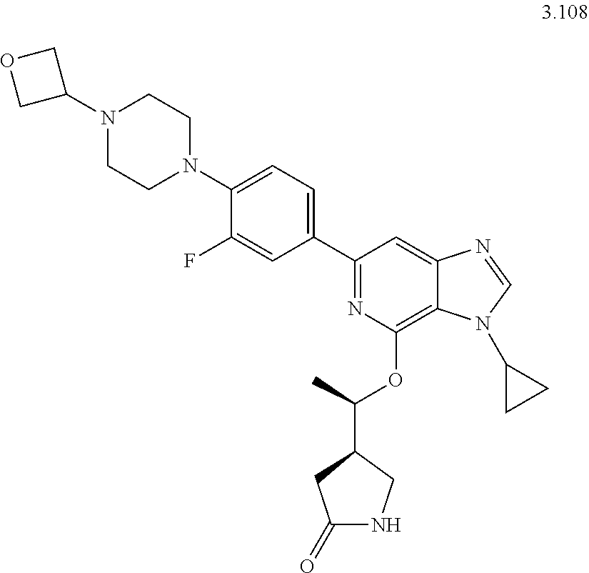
C1(C2=CC=C(N3CCN(C4COC4)CC3)C(F)=C2)=NC(OC(C2CNC(=O)C2)C)=C2C(=C1)N=CN2C1CC1
